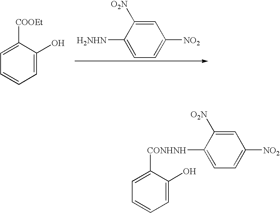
C1=C([NO2])C=C([O2N])C([H2NHN])=C1.C1=CC=C(O)C([COOEt])=C1.C1=CC=C(O)C([CONHNH]C2=CC=C([NO2])C=C2[O2N])=C1
